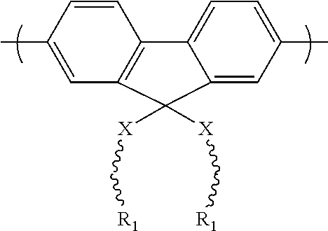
C1(C)=CC2=C(C=C1)C1=CC=C(C)C=C1C2([X]C[R1])[X]C[R1]
